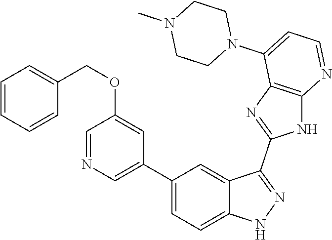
C1(C2=CC=C3C(=C2)C(C2=NC4=C(N2)N=CC=C4N2CCN(C)CC2)=NN3)=CN=CC(OCC2=CC=CC=C2)=C1
